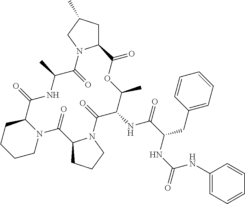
C1N2C(CCC1)C(=O)NC(C)C(=O)N1C(CC(C)C1)C(=O)OC(C)C(NC(=O)C(CC1=CC=CC=C1)NC(NC1=CC=CC=C1)=O)C(=O)N1C(C2=O)CCC1
